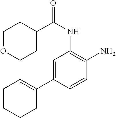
C1=C(C2=CCCCC2)C=CC(N)=C1NC(C1CCOCC1)=O
